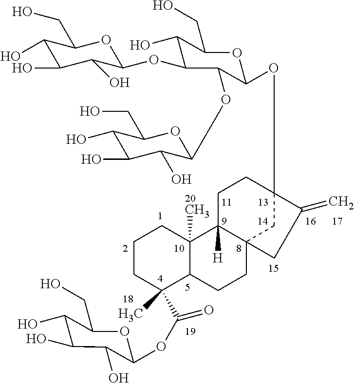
C1CC(C)(C(=O)OC2C(O)C(O)C(O)C(CO)O2)C2C(C)(C1)C1([H])C3(CC2)CC(OC2C(OC4C(O)C(O)C(O)C(CO)O4)C(OC4C(O)C(O)C(O)C(CO)O4)C(O)C(CO)O2)(CC1)C(=C)C3
